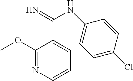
C1(OC)=NC=CC=C1C(=N)NC1=CC=C(Cl)C=C1
